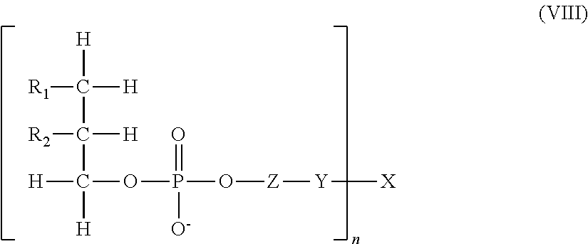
[H]C(C([H])([H])OP(O[Z][Y][X])(=O)[O-])([R2])C([H])([H])[R1]
